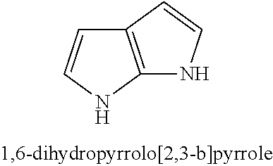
C12=C(NC=C1)NC=C2
